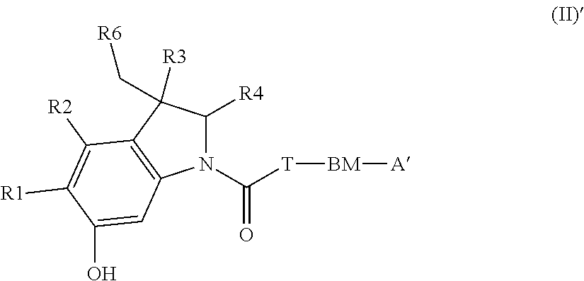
N1(C([T][BM][A])=O)C([R4])C(C[R6])([R3])C2=C1C=C(O)C([R1])=C2[R2]
